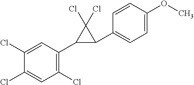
C1(Cl)=C(C2C(C3=CC=C(OC)C=C3)C2(Cl)Cl)C=C(Cl)C(Cl)=C1
